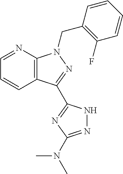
C12=C(N=CC=C1)N(CC1=C(F)C=CC=C1)N=C2C1=NC(N(C)C)=NN1
